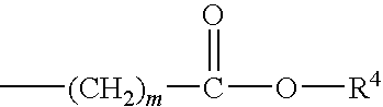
C[(CH2)m]C(=O)O[R4]
